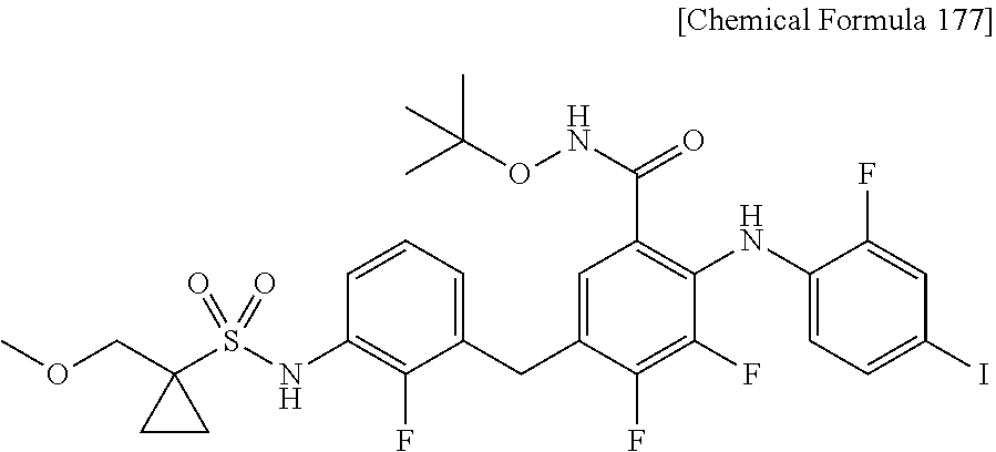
C1(NC2=C(C(NOC(C)(C)C)=O)C=C(CC3=CC=CC(NS(C4(COC)CC4)(=O)=O)=C3F)C(F)=C2F)=CC=C(I)C=C1F
